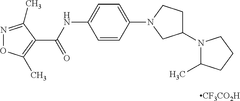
[CF3CO2H].C1=CC(N2CCC(N3C(C)CCC3)C2)=CC=C1NC(=O)C1=C(C)ON=C1C
